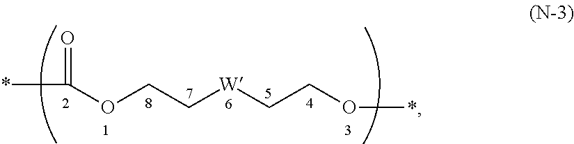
O=C(*)OCC[W]CCO*
